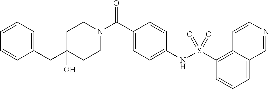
C1(CC2=CC=CC=C2)(O)CCN(C(C2=CC=C(NS(C3=C4C(=CC=C3)C=NC=C4)(=O)=O)C=C2)=O)CC1
